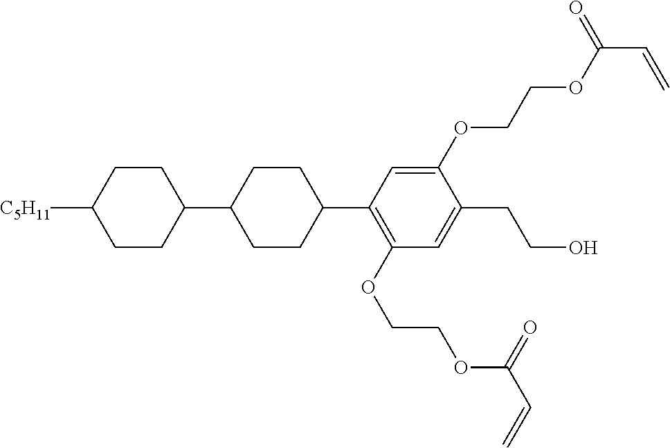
C1CC([C5H11])CCC1C1CCC(C2=C(OCCOC(C=C)=O)C=C(CCO)C(OCCOC(C=C)=O)=C2)CC1
